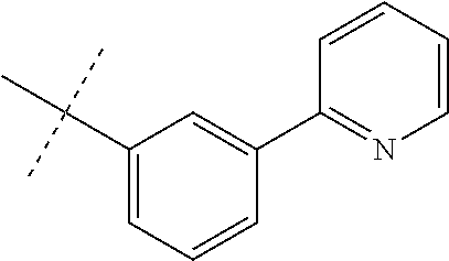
C1(C(C)(C)C)=CC=CC(C2=NC=CC=C2)=C1
